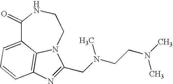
C1(=O)C2=CC=CC3=C2N(CCN1)C(CN(CCN(C)C)C)=N3
